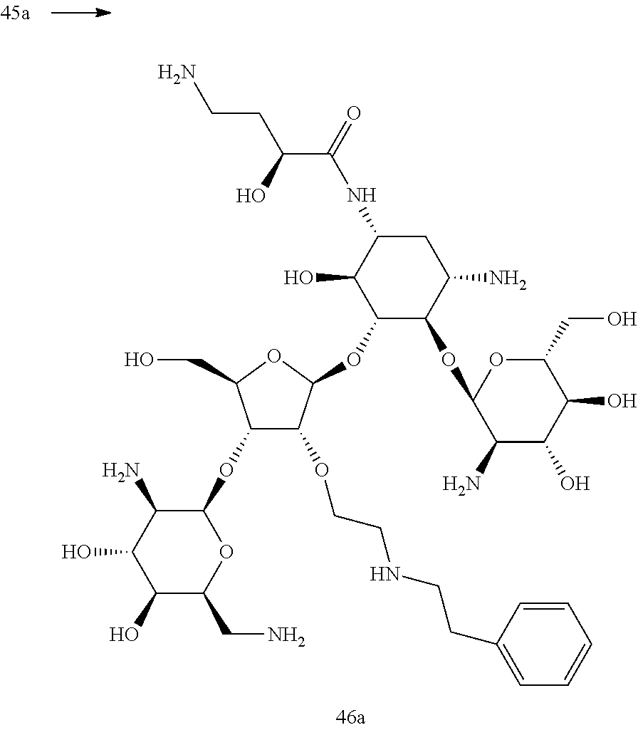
C1(O)C(CN)OC(OC2C(OCCNCCC3=CC=CC=C3)C(OC3C(OC4C(N)C(O)C(O)C(CO)O4)C(N)CC(NC(C(O)CCN)=O)C3O)OC2CO)C(N)C1O
